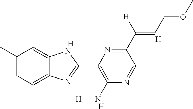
[H].C1(C)=CC=C2C(=C1)NC(C1=C(N[H])N=CC(C(=CCOC)[H])=N1)=N2.[H].[H]
